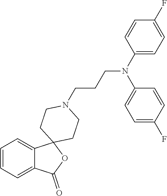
N1(CCCN(C2=CC=C(F)C=C2)C2=CC=C(F)C=C2)CCC2(CC1)C1=CC=CC=C1C(=O)O2
